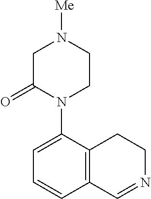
C1=C(N2CCN([Me])CC2=O)C2=C(C=C1)C=NCC2
